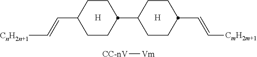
C1CC(C2CCC(C=C[CmH2m+1])CC2)CCC1C=C[CnH2n+1].[H].[H].[CC-nV][Vm]
